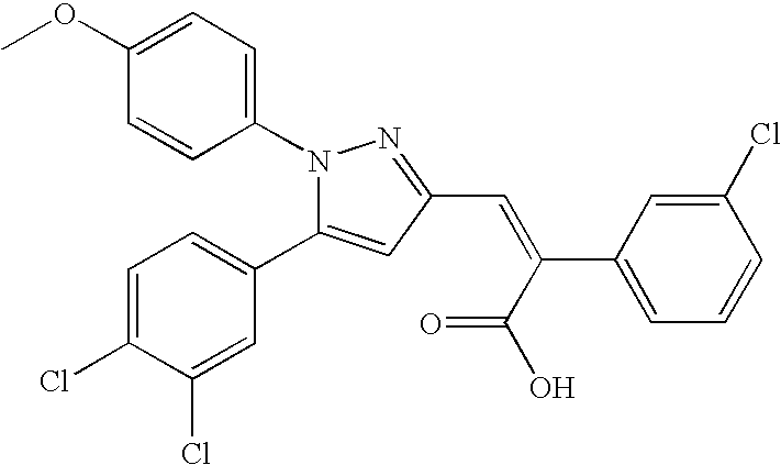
C1(OC)=CC=C(N2N=C(C=C(C(O)=O)C3=CC=CC(Cl)=C3)C=C2C2=CC=C(Cl)C(Cl)=C2)C=C1
